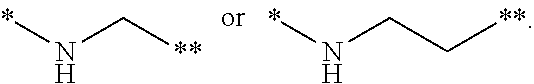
*NC[**].*NCC[**]
